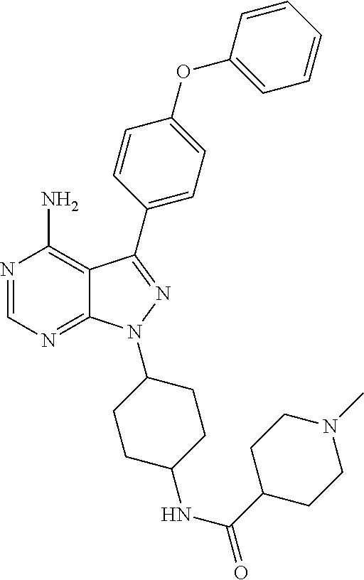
N1=CN=C2C(=C1N)C(C1=CC=C(OC3=CC=CC=C3)C=C1)=NN2C1CCC(NC(=O)C2CCN(C)CC2)CC1
